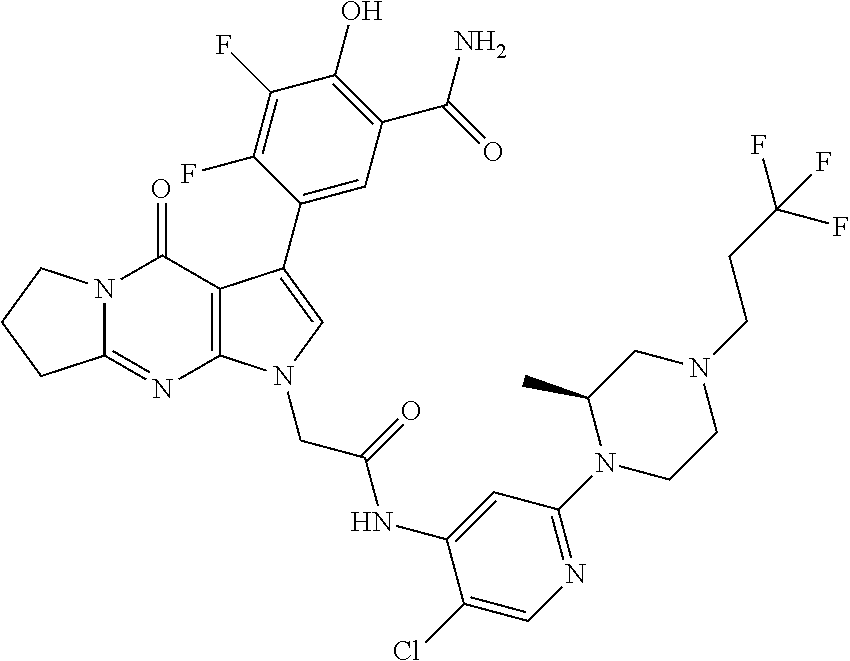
C12=NC3=C(C(=O)N1CCC2)C(C1=CC(C(N)=O)=C(O)C(F)=C1F)=CN3CC(NC1=CC(N2CCN(CCC(F)(F)F)CC2C)=NC=C1Cl)=O
